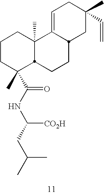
C1CC(C(=O)NC([CO2H])CC(C)C)(C)C2C(C)(C1)C1=CCC(C)(C=C)CC1CC2
